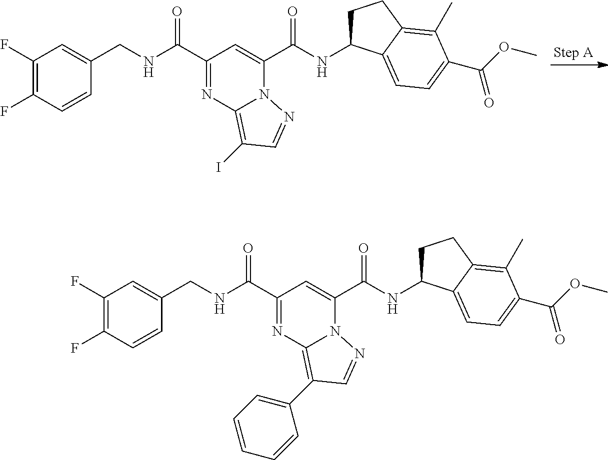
C1(F)=C(F)C=CC(CNC(C2=NC3=C(I)C=NN3C(C(NC3CCC4=C(C)C(C(=O)OC)=CC=C34)=O)=C2)=O)=C1.C1(F)=C(F)C=CC(CNC(C2=NC3=C(C4=CC=CC=C4)C=NN3C(C(NC3CCC4=C(C)C(C(=O)OC)=CC=C34)=O)=C2)=O)=C1
